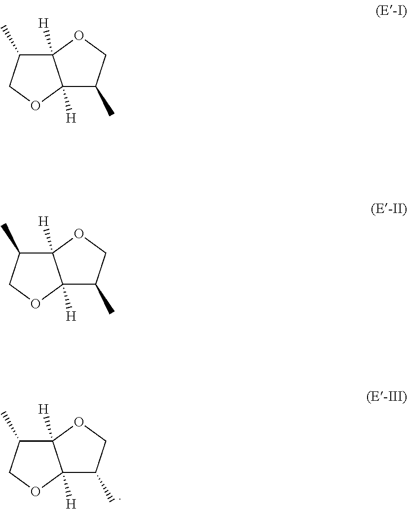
C12([H])C(C)COC1([H])C(C)CO2.C12([H])C(C)COC1([H])C(C)CO2.C12([H])C(C)COC1([H])C(C)CO2
